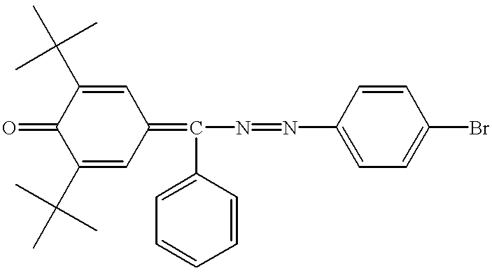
C1(C(C)(C)C)=CC(=C(N=NC2=CC=C(Br)C=C2)C2=CC=CC=C2)C=C(C(C)(C)C)C1=O
